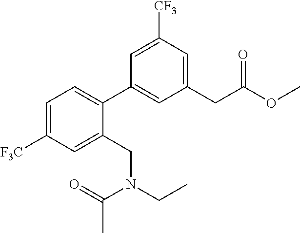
C1=C([F3C])C=C(CN(C(C)=O)CC)C(C2=CC(CC(OC)=O)=CC([CF3])=C2)=C1
